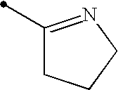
C1(C)=NCCC1
